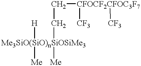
[Me3SiO(SiO)nSiOSiMe3]([H])([Me])(CC[CFOCF2CFOC3F7]([CF3])[CF3])[Me]
